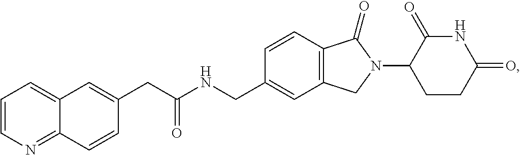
C1=CC2=C(C=C1CNC(CC1=CC3=CC=CN=C3C=C1)=O)CN(C1CCC(=O)NC1=O)C2=O
